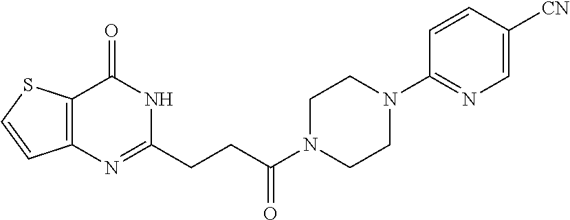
C12=C(C(=O)NC(CCC(N3CCN(C4=NC=C([CN])C=C4)CC3)=O)=N1)SC=C2
